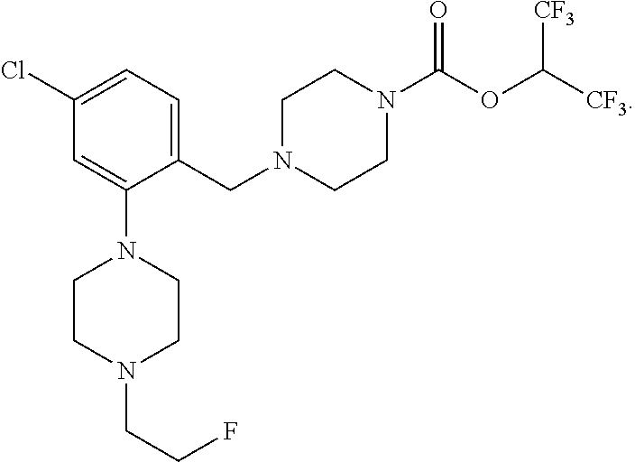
C1(CN2CCN(C(=O)OC([CF3])[CF3])CC2)=CC=C(Cl)C=C1N1CCN(CCF)CC1
